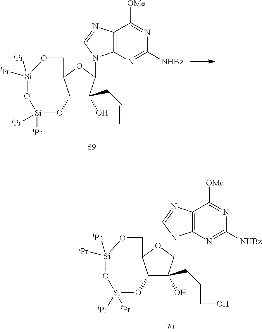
C12=C(N=C([NHBz])N=C1[OMe])N(C1C(O)(CCCO)C3C(O1)CO[Si]([iPr])([iPr])O[Si]([iPr])([iPr])O3)C=N2.C12=C(N=C([NHBz])N=C1[OMe])N(C1C(O)(CC=C)C3C(O1)CO[Si]([iPr])([iPr])O[Si]([iPr])([iPr])O3)C=N2
